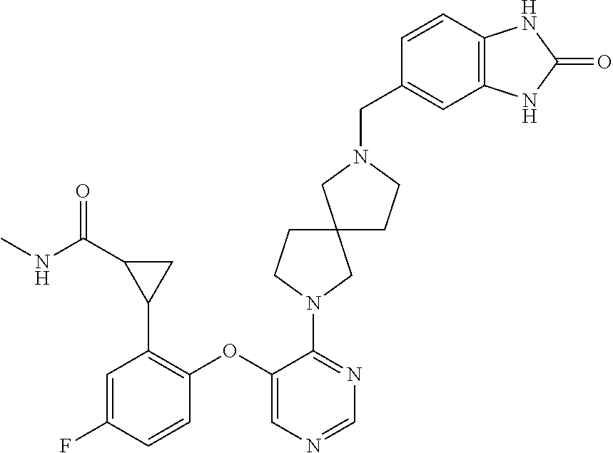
C1(OC2=CN=CN=C2N2CC3(CC2)CCN(CC2=CC4=C(C=C2)NC(=O)N4)C3)=C(C2CC2C(NC)=O)C=C(F)C=C1
